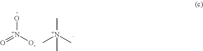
[N+]([O-])(O)=O.C[N+](C)(C)C
